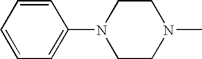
C1=CC=C(N2CCN(C)CC2)C=C1
